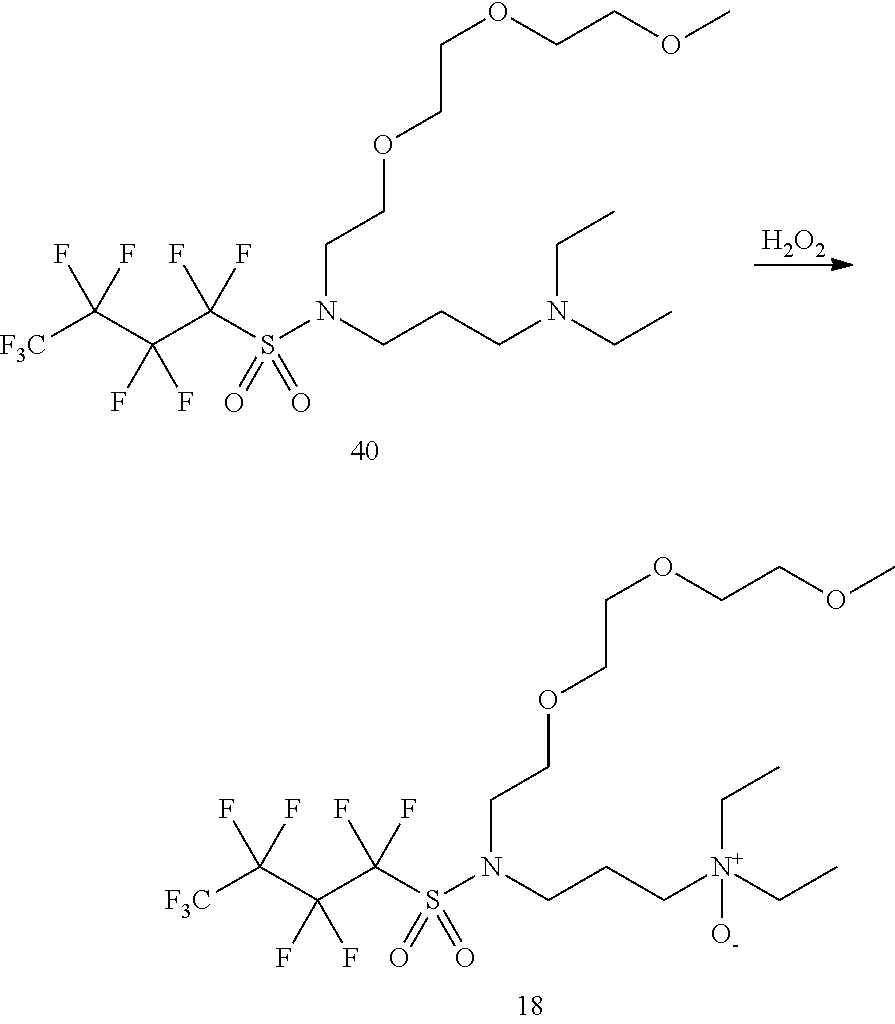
[H2O2].[F3C]C(C(C(S(N(CCCN(CC)CC)CCOCCOCCOC)(=O)=O)(F)F)(F)F)(F)F.[F3C]C(C(C(S(N(CCC[N+](CC)(CC)[O-])CCOCCOCCOC)(=O)=O)(F)F)(F)F)(F)F
